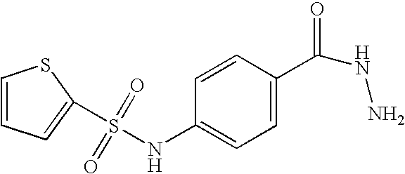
C1(NS(=O)(=O)C2=CC=CS2)=CC=C(C(NN)=O)C=C1
